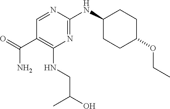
N1=C(NC2CCC(OCC)CC2)N=CC(C(=O)N)=C1NCC(O)C
